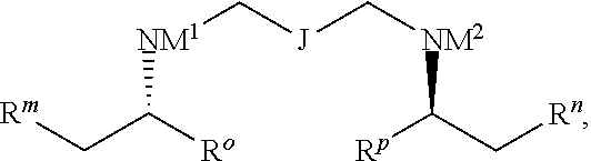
[Rm]CC([Ro])[NM1]C[J]C[NM2]C([Rp])C[Rn]
